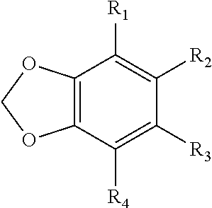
C12=C(C([R4])=C([R3])C([R2])=C1[R1])OCO2
